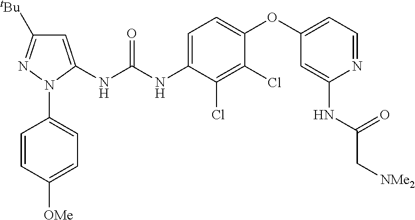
C1=C(NC(NC2=CC=C(OC3=CC=NC(NC(C[NMe2])=O)=C3)C(Cl)=C2Cl)=O)N(C2=CC=C([OMe])C=C2)N=C1[tBu]
